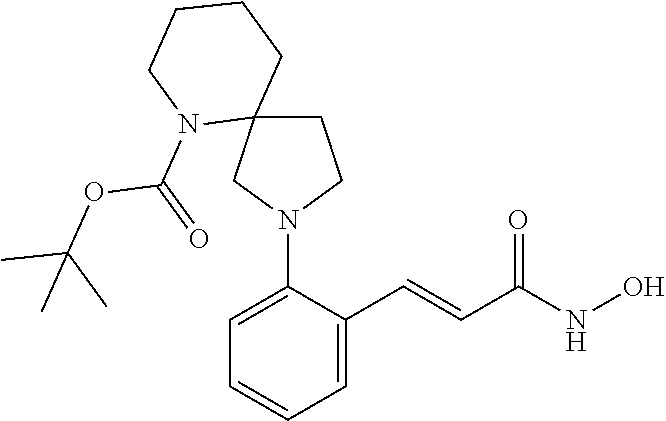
C1=C(N2CCC3(C2)CCCCN3C(=O)OC(C)(C)C)C(C=CC(NO)=O)=CC=C1
